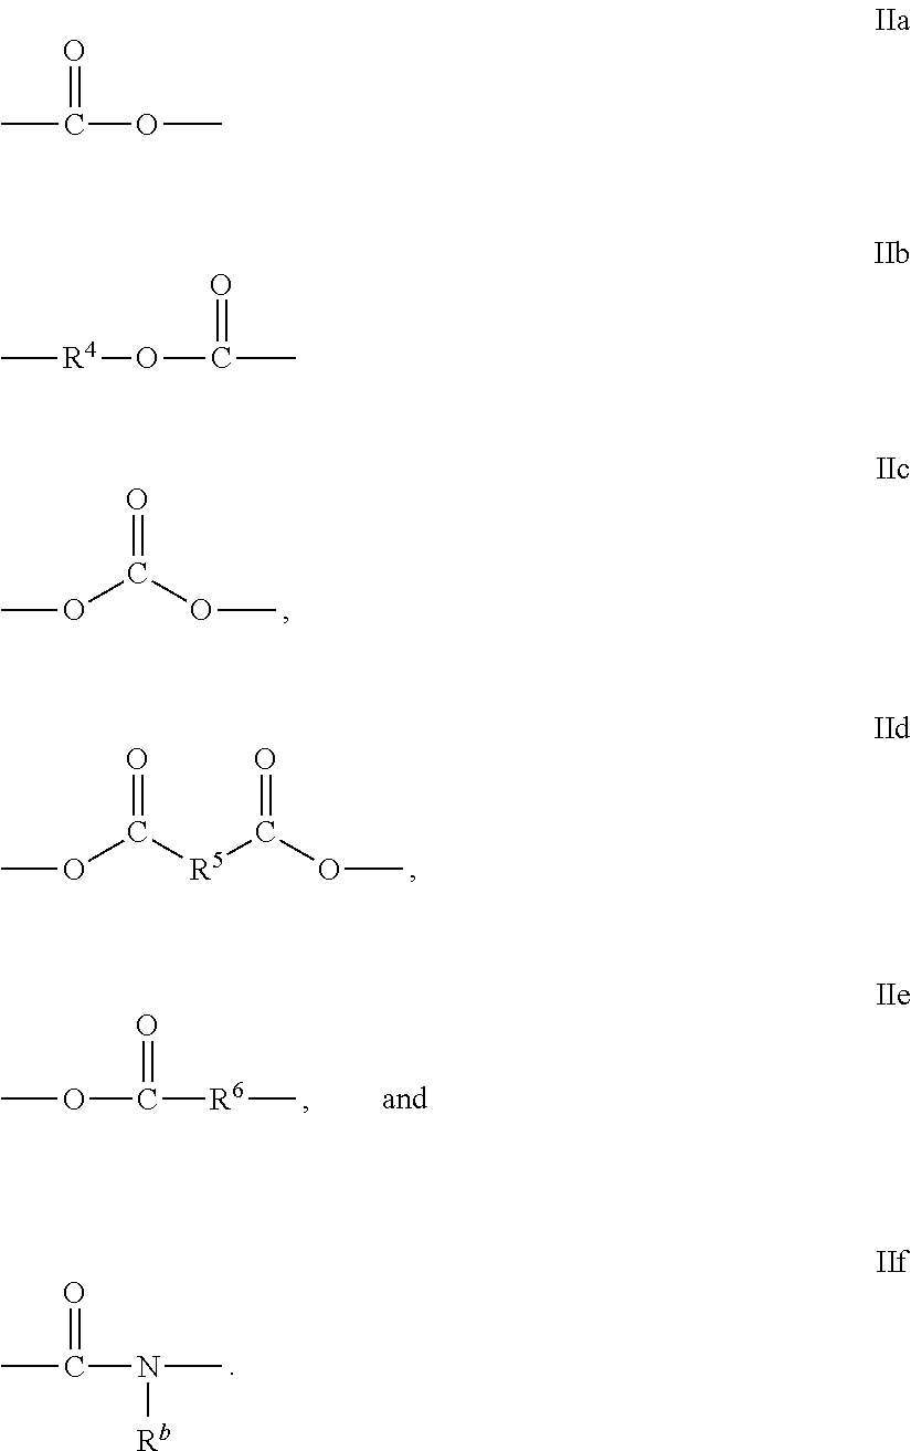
COC(=O)OC.C([R5]C(=O)OC)(=O)OC.COC(=O)[R6]C.CC(=O)N([Rb])C.CC(=O)OC.C[R4]OC(=O)C
